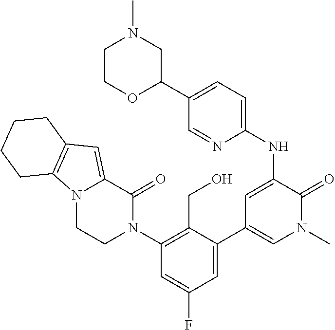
C1COC(C2=CC=C(NC3=CC(C4=CC(F)=CC(N5C(=O)C6=CC7=C(N6CC5)CCCC7)=C4CO)=CN(C)C3=O)N=C2)CN1C
